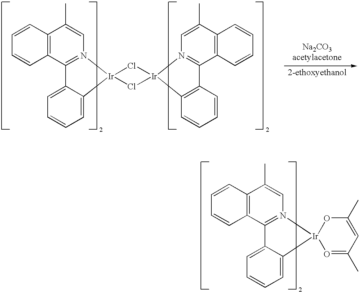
C1=CC2=C(C=C1)C1=N(C=C2C)[Ir]2(C3=CC=CC=C13)Cl[Ir]1(Cl2)N2=C(C3=C(C=CC=C3)C(C)=C2)C2=C1C=CC=C2.[Na2CO3acetylacetone].C1=CC2=C(C=C1)C1=N(C=C2C)[Ir]2(C3=CC=CC=C13)O=C(C)C=C(C)O2
